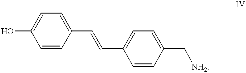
C1=CC(C=CC2=CC=C(C[NH2])C=C2)=CC=C1O
